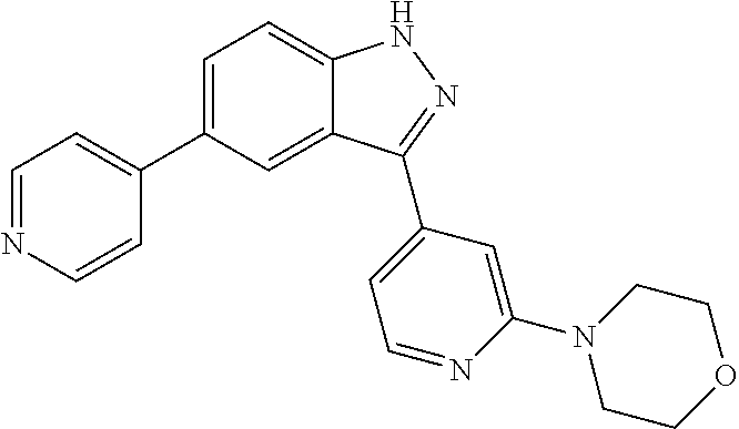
C1=C(C2=CC=NC=C2)C=C2C(=C1)NN=C2C1=CC=NC(N2CCOCC2)=C1
